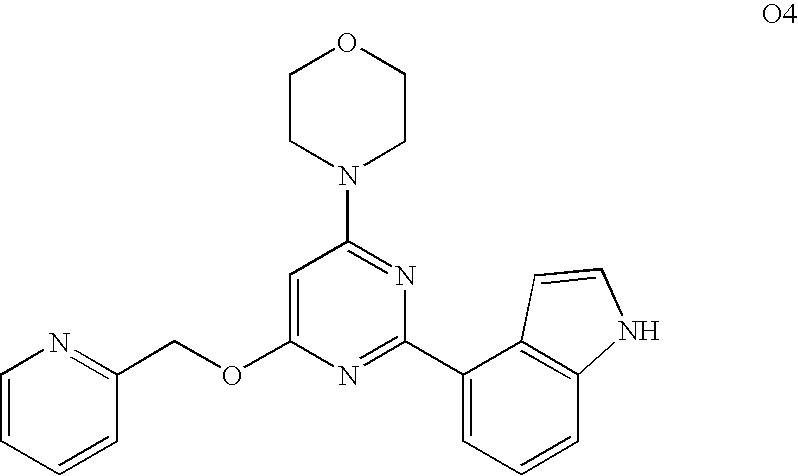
C1CN(C2=NC(C3=CC=CC4=C3C=CN4)=NC(OCC3=NC=CC=C3)=C2)CCO1
